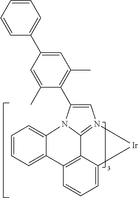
C1=CC=C2C(=C1)N1C3=N(C=C1C1=C(C)C=C(C4=CC=CC=C4)C=C1C)[Ir]C1=CC=CC2=C13
